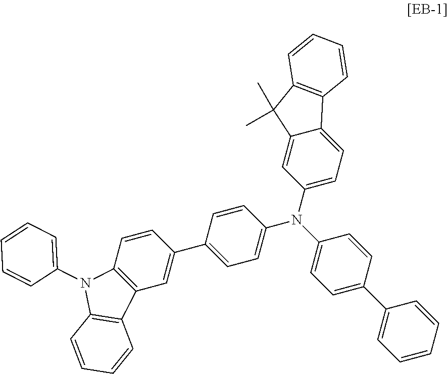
C1=CC2=C(C=C1C1=CC=C(N(C3=CC=C(C4=CC=CC=C4)C=C3)C3=CC=C4C(=C3)C(C)(C)C3=C4C=CC=C3)C=C1)C1=C(N2C2=CC=CC=C2)C=CC=C1
